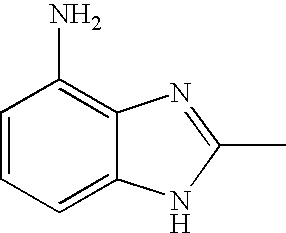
C1=CC=C2C(=C1N)N=C(C)N2
